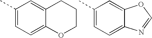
C1(C)=CC=C2C(=C1)CCCO2.C1(C)=CC=C2C(=C1)OC=N2
